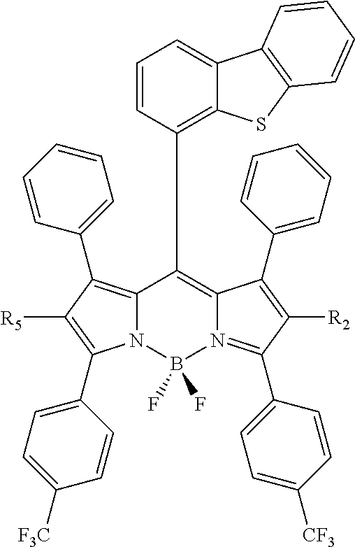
N12C(=C(C3=CC=CC=C3)C([R5])=C1C1=CC=C([F3C])C=C1)C(C1=C3C(=CC=C1)C1=C(S3)C=CC=C1)=C1N(=C(C3=CC=C([CF3])C=C3)C([R2])=C1C1=CC=CC=C1)B2(F)F
